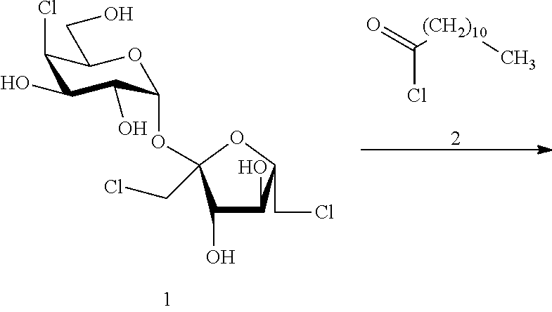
C1(O)C(O)C(CCl)OC1(OC1C(O)C(O)C(Cl)C(CO)O1)CCl.O=C([(CH2)10]C)Cl
